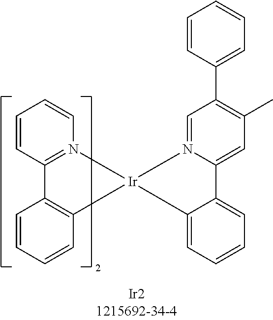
C1=CC2=N(C=C1)[Ir]1(C3=C2C=CC=C3)N2=CC(C3=CC=CC=C3)=C(C)C=C2C2=CC=CC=C21
